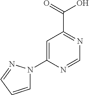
C1=C(N2C=CC=N2)N=CN=C1C(=O)O
